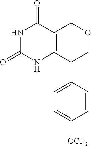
C12=C(C(=O)NC(=O)N1)COCC2C1=CC=C([OCF3])C=C1
